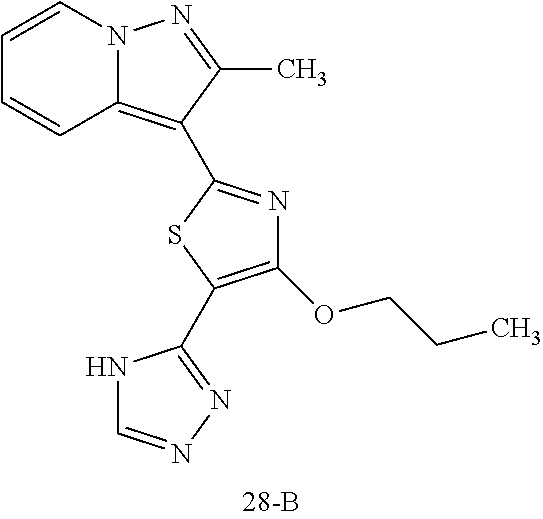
C1=CC2=C(C3=NC(OCCC)=C(C4=NN=CN4)S3)C(C)=NN2C=C1
